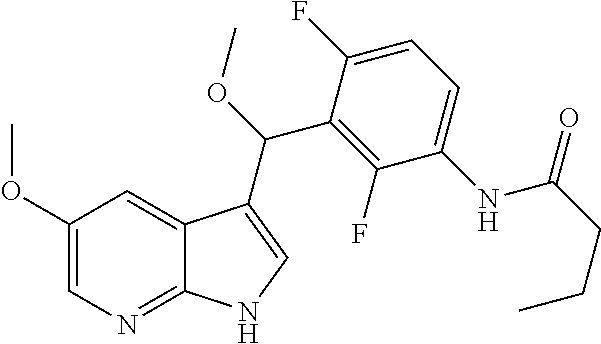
C12=NC=C(OC)C=C1C(C(OC)C1=C(F)C(NC(=O)CCC)=CC=C1F)=CN2
